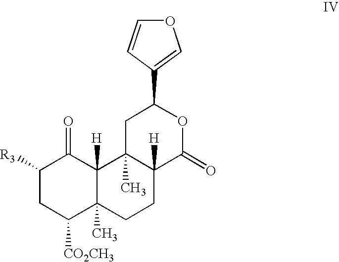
C1([R3])CC([CO2CH3])C2(C)C([H])(C1=O)C1(C)C([H])(CC2)C(=O)OC(C2=COC=C2)C1
